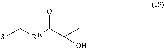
[St]C([R10]C(C(C)(C)O)O)C
